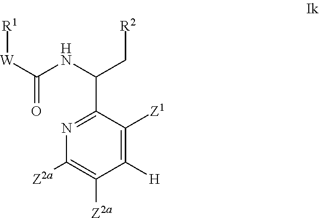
N1=C(C(NC([W][R1])=O)C[R2])C([Z1])=C([H])C([Z2a])=C1[Z2a]
